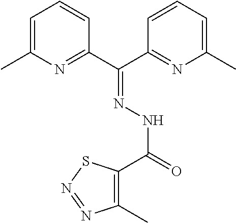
C1=C(C)N=C(C(C2=NC(C)=CC=C2)=NNC(=O)C2=C(C)N=NS2)C=C1
